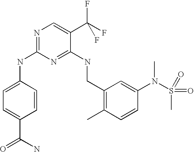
C1(CNC2=NC(NC3=CC=C(C(N)=O)C=C3)=NC=C2C(F)(F)F)=C(C)C=CC(N(C)S(C)(=O)=O)=C1
